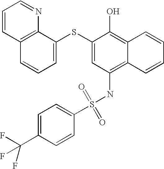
C1=CC2=C(N=C1)C(SC1=CC(NS(C3=CC=C(C(F)(F)F)C=C3)(=O)=O)=C3C(=C1O)C=CC=C3)=CC=C2
